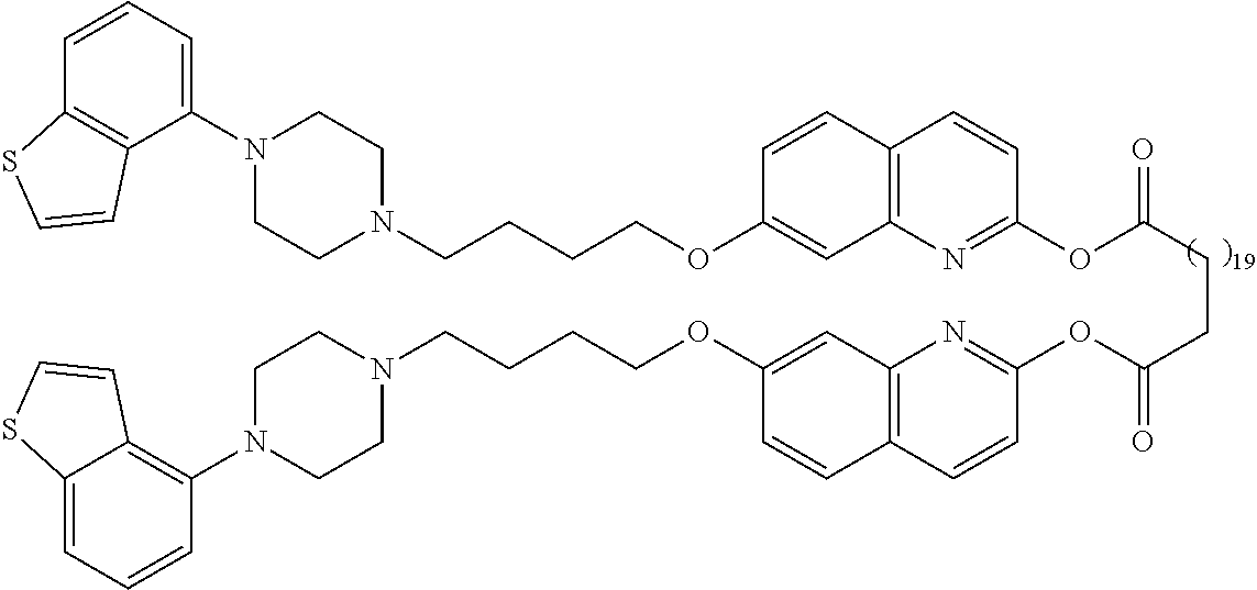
C1(N2CCN(CCCCOC3=CC4=C(C=C3)C=CC(OC(=O)CCC(=O)OC3=NC5=C(C=C3)C=CC(OCCCCN3CCN(C6=C7C(=CC=C6)SC=C7)CC3)=C5)=N4)CC2)=CC=CC2=C1C=CS2
